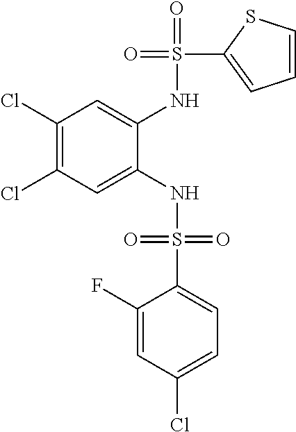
C1(Cl)=C(Cl)C=C(NS(=O)(=O)C2=CC=C(Cl)C=C2F)C(NS(=O)(C2=CC=CS2)=O)=C1
